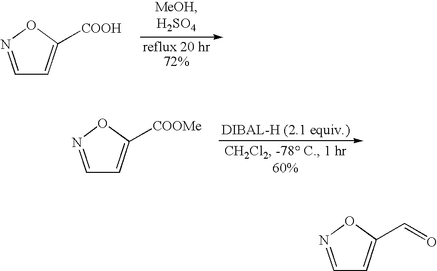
C1=NOC([COOH])=C1.C1=NOC([COOMe])=C1.C1=NOC(C=O)=C1
